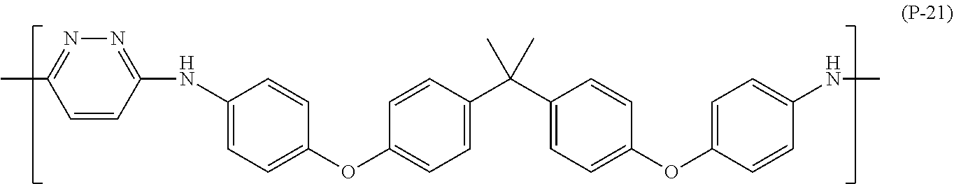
N(C1=CC=C(OC2=CC=C(C(C3=CC=C(OC4=CC=C(NC)C=C4)C=C3)(C)C)C=C2)C=C1)C1=NN=C(C)C=C1
